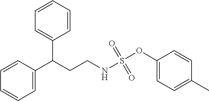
C1=C(C(CCNS(OC2=CC=C(C)C=C2)(=O)=O)C2=CC=CC=C2)C=CC=C1
